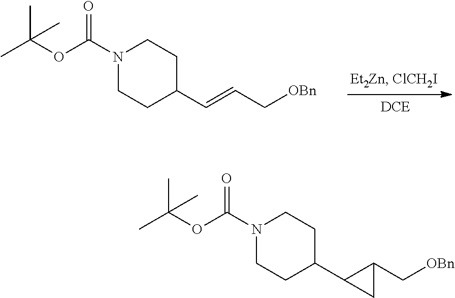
CC(OC(N1CCC(C=CC[OBn])CC1)=O)(C)C.CC(OC(N1CCC(C2CC2C[OBn])CC1)=O)(C)C
